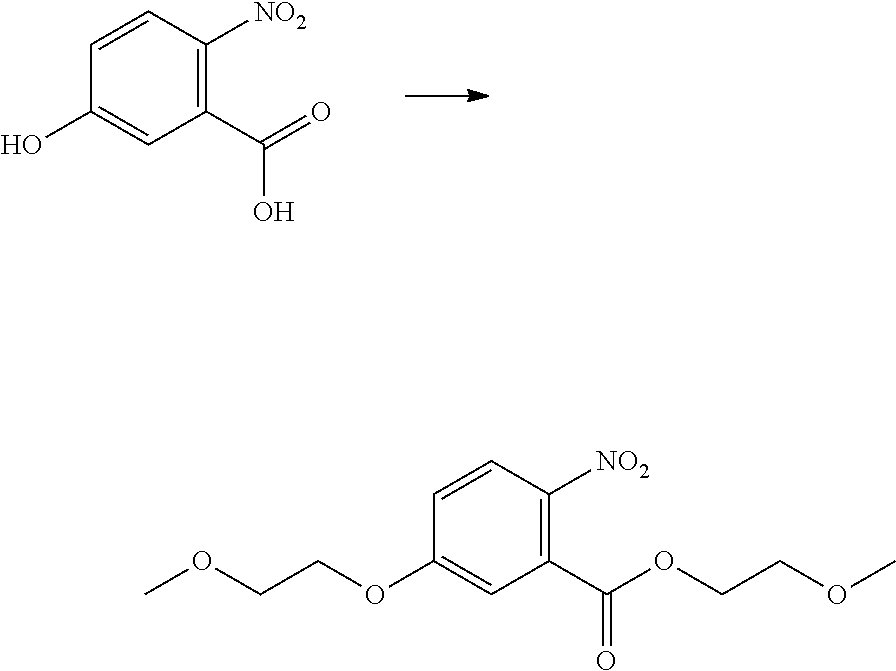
C(C1=C([NO2])C=CC(O)=C1)(=O)O.C(COC)OC1=CC(C(OCCOC)=O)=C([NO2])C=C1
